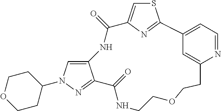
N1C(=O)C2=CSC(=N2)C2=CC=NC(=C2)CCOCCNC(=O)C2=NN(C3CCOCC3)C=C12
